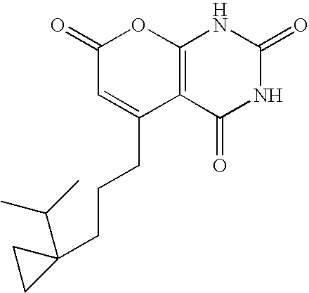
C1(=O)C=C(CCCC2(C(C)C)CC2)C2=C(O1)NC(=O)NC2=O
